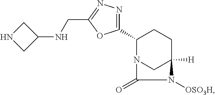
C1(C2=NN=C(CNC3CNC3)O2)CCC2([H])CN1C(=O)N2[OSO3H]
